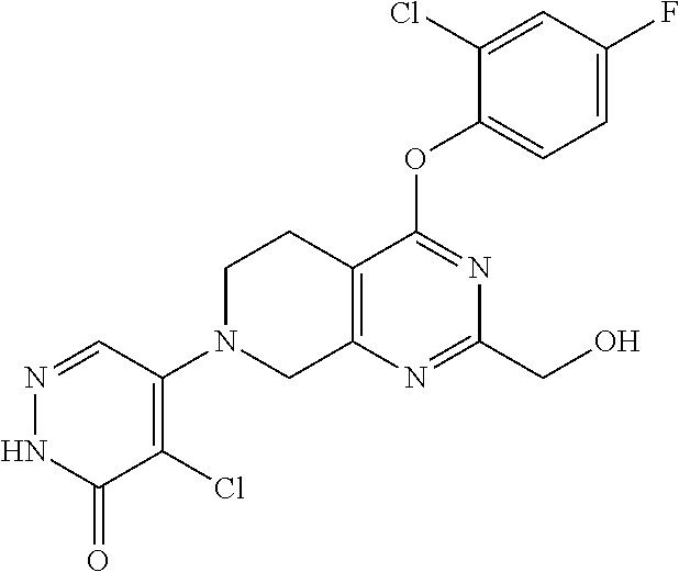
C1(CO)=NC2=C(C(OC3=CC=C(F)C=C3Cl)=N1)CCN(C1=C(Cl)C(=O)NN=C1)C2
